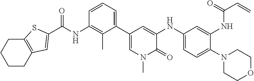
C(NC1=C(C)C(C2=CN(C)C(=O)C(NC3=CC=C(N4CCOCC4)C(NC(=O)C=C)=C3)=C2)=CC=C1)(=O)C1=CC2=C(CCCC2)S1
